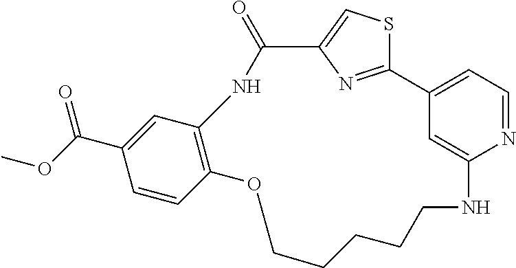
C1=C(C(OC)=O)C=CC2=C1NC(=O)C1=CSC(=N1)C1=CC=NC(=C1)NCCCCCO2
